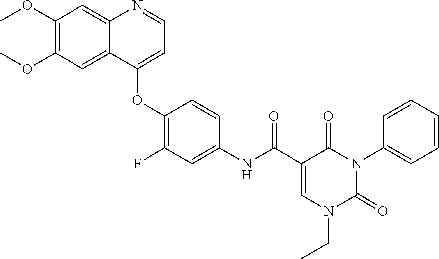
C1(OC)=C(OC)C=C2C(=C1)N=CC=C2OC1=C(F)C=C(NC(C2=CN(CC)C(=O)N(C3=CC=CC=C3)C2=O)=O)C=C1
